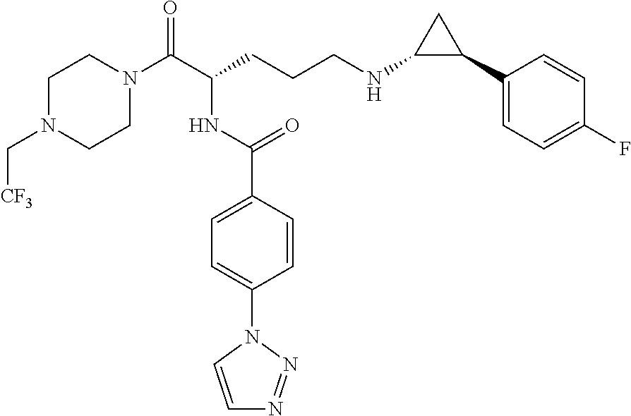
C1N(C[CF3])CCN(C(C(CCCNC2C(C3=CC=C(F)C=C3)C2)NC(C2=CC=C(N3C=CN=N3)C=C2)=O)=O)C1
